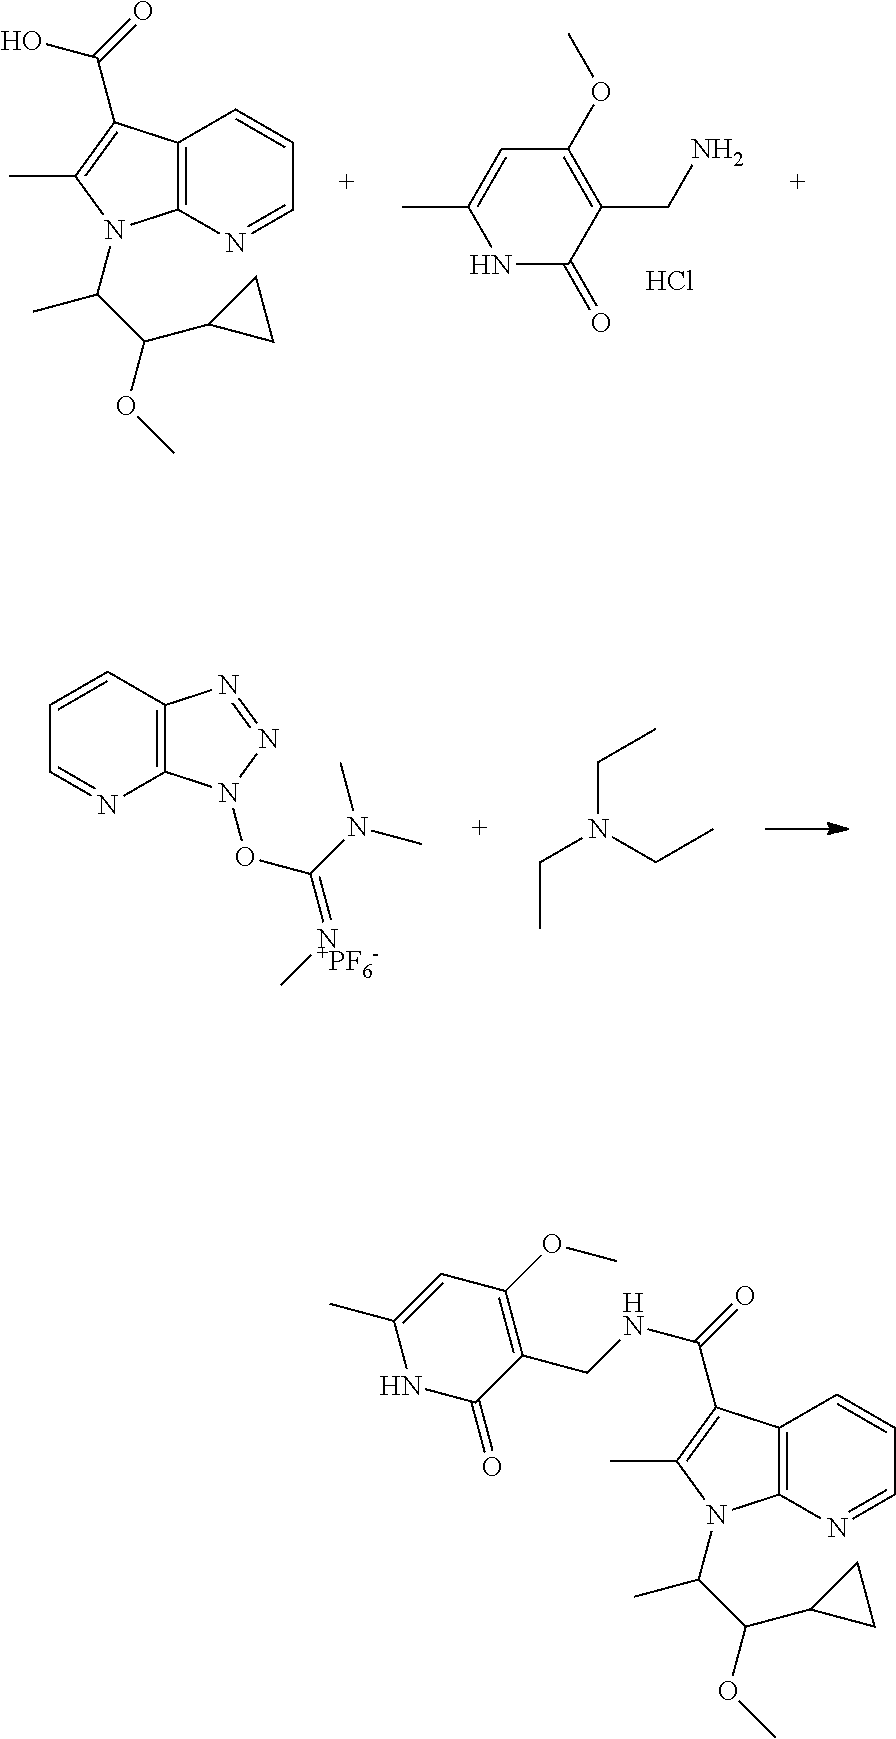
C12=C(N=CC=C1)N(C(C(OC)C1CC1)C)C(C)=C2C(=O)O.N1C(=O)C(CN)=C(OC)C=C1C.Cl.C12=C(N=CC=C1)N(OC(=[N+PF6-]C)N(C)C)N=N2.C(N(CC)CC)C.C12=C(N=CC=C1)N(C(C(OC)C1CC1)C)C(C)=C2C(=O)NCC1=C(OC)C=C(C)NC1=O
